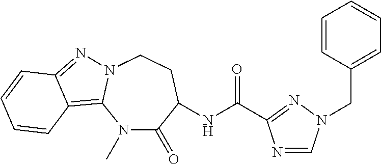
C12=C3N(N=C1C=CC=C2)CCC(NC(=O)C1=NN(CC2=CC=CC=C2)C=N1)C(=O)N3C
